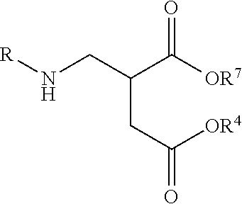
N(CC(C([OR7])=O)CC(=O)[OR4])[R]
